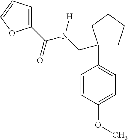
C(=O)(N(CC1(C2=CC=C(OC)C=C2)CCCC1)[H])C1=CC=CO1
